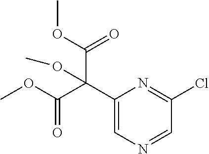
C1=NC=C(C(C(OC)=O)(C(OC)=O)OC)N=C1Cl
